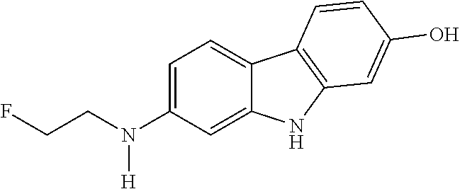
C1(N(CCF)[H])=CC=C2C(=C1)NC1=C2C=CC(O)=C1
